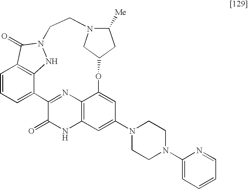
C1=CC=C2C3=C1C(=O)N(N3)CCN1C([Me])CC(OC3=CC(N4CCN(C5=CC=CC=N5)CC4)=CC4=C3N=C2C(=O)N4)C1
